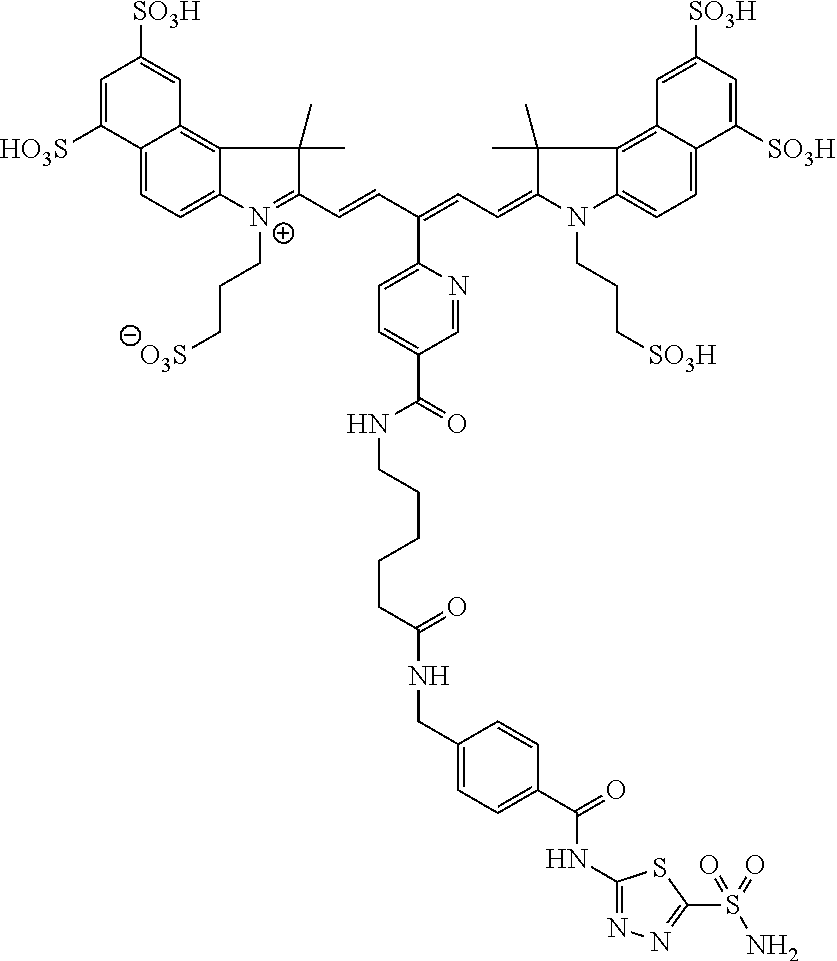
C12=CC=C3C(=C1C=C([SO3H])C=C2[HO3S])C(C)(C)C(C=CC(=CC=C1N(CCC[SO3H])C2=CC=C4C(=C2C1(C)C)C=C([SO3H])C=C4[SO3H])C1=CC=C(C(=O)NCCCCCC(NCC2=CC=C(C(NC4=NN=C(S(=O)(N)=O)S4)=O)C=C2)=O)C=N1)=[N+]3CCC[O3S]
